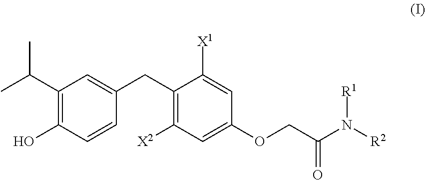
C1(C(C)C)=C(O)C=CC(CC2=C([X2])C=C(OCC(N([R2])[R1])=O)C=C2[X1])=C1
